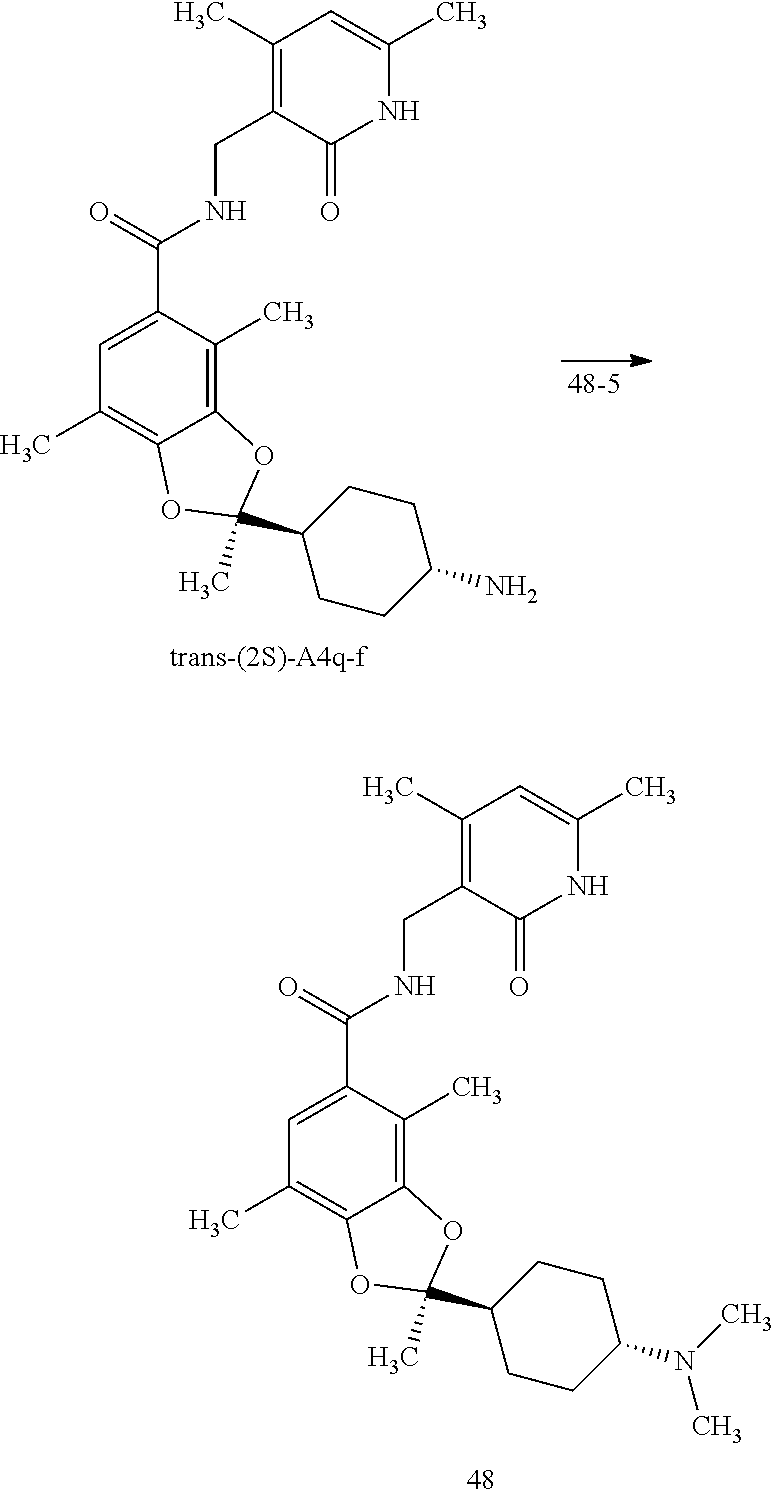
C1=C(C(=O)NCC2=C(C)C=C(C)NC2=O)C(C)=C2C(=C1C)OC(C1CCC(N(C)C)CC1)(C)O2.C1=C(C(=O)NCC2=C(C)C=C(C)NC2=O)C(C)=C2C(=C1C)OC(C1CCC(N)CC1)(C)O2
